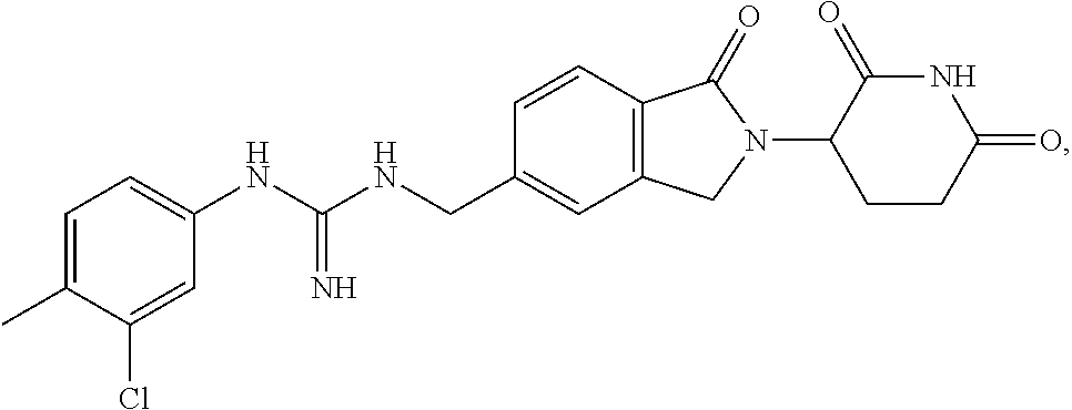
CC1=CC=C(NC(NCC2=CC3=C(C=C2)C(=O)N(C2CCC(=O)NC2=O)C3)=N)C=C1Cl
